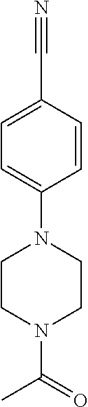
N#CC1=CC=C(N2CCN(C(C)=O)CC2)C=C1
